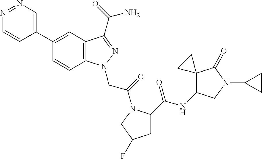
N1=NC=C(C2=CC3=C(C=C2)N(CC(=O)N2C(C(NC4C5(C(=O)N(C6CC6)C4)CC5)=O)CC(F)C2)N=C3C(=O)N)C=C1
